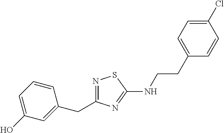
N1=C(CC2=CC(O)=CC=C2)N=C(NCCC2=CC=C(Cl)C=C2)S1
